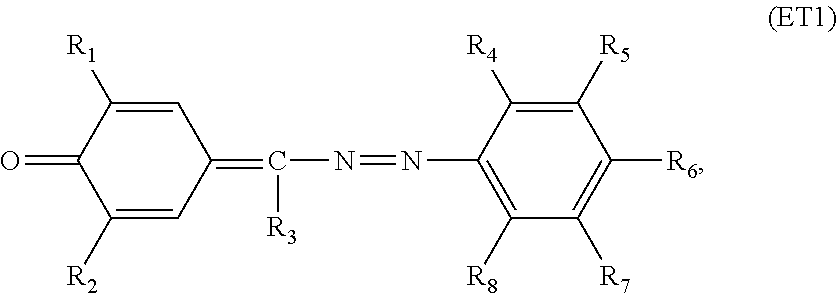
C(N=NC1=C([R8])C([R7])=C([R6])C([R5])=C1[R4])(=C1C=C([R1])C(=O)C([R2])=C1)[R3]
